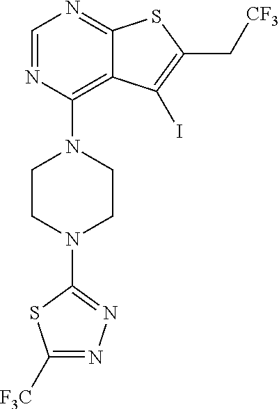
C1=NC(N2CCN(C3=NN=C([F3C])S3)CC2)=C2C(=N1)SC(C[CF3])=C2I
